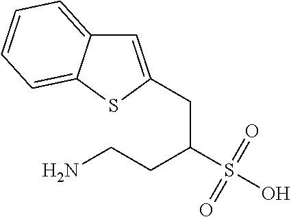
C1=C(CC(S(O)(=O)=O)CCN)SC2=CC=CC=C12
